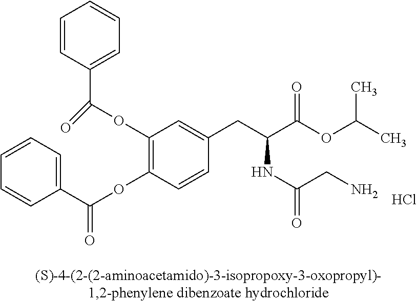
C1(OC(C2=CC=CC=C2)=O)=C(OC(=O)C2=CC=CC=C2)C=CC(CC(C(OC(C)C)=O)NC(=O)CN)=C1.Cl
